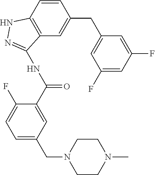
C1=CC2=C(C=C1CC1=CC(F)=CC(F)=C1)C(NC(C1=CC(CN3CCN(C)CC3)=CC=C1F)=O)=NN2
